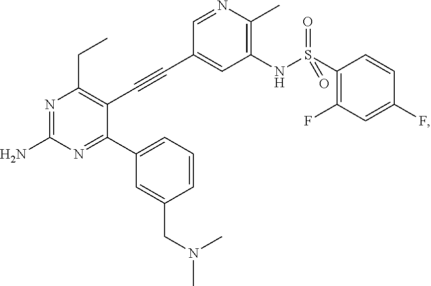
N1=C(N)N=C(C2=CC=CC(CN(C)C)=C2)C(C#CC2=CC(NS(=O)(=O)C3=C(F)C=C(F)C=C3)=C(C)N=C2)=C1CC
